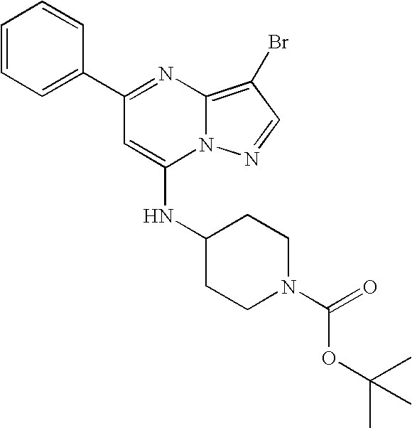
C1(NC2=CC(C3=CC=CC=C3)=NC3=C(Br)C=NN23)CCN(C(OC(C)(C)C)=O)CC1
